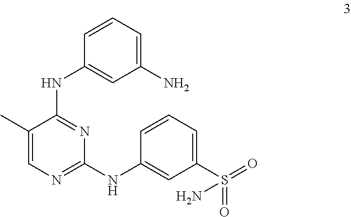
C1(C)=CN=C(NC2=CC(S(N)(=O)=O)=CC=C2)N=C1NC1=CC(N)=CC=C1
